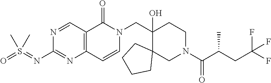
C12=C(C(=O)N(CC3(O)C4(CN(C(C(CC(F)(F)F)C)=O)CC3)CCCC4)C=C1)C=NC(N=S(=O)(C)C)=N2
